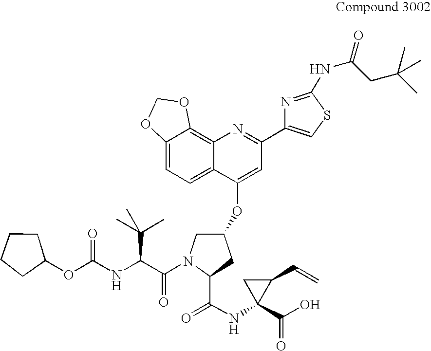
C12=CC=C3C(=C1OCO2)N=C(C1=CSC(NC(=O)CC(C)(C)C)=N1)C=C3OC1CN(C(=O)C(C(C)(C)C)NC(OC2CCCC2)=O)C(C(=O)NC2(C(=O)O)C(C=C)C2)C1
